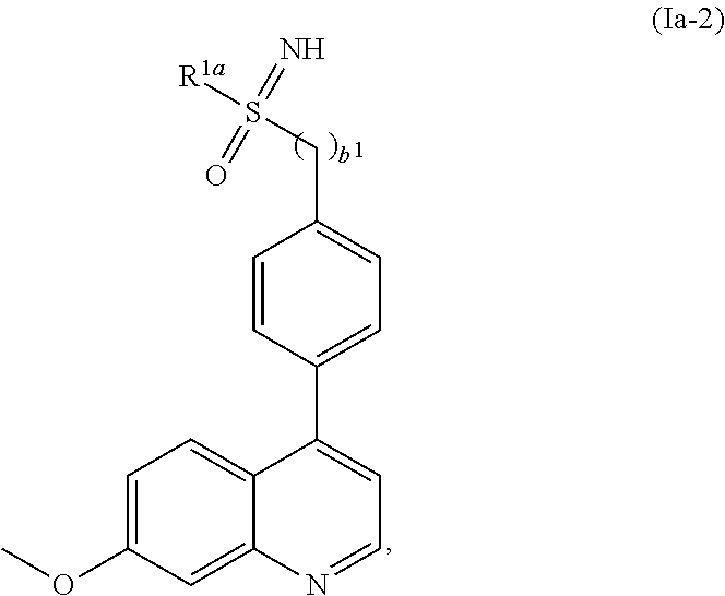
C12=CC=C(OC)C=C1N=CC=C2C1=CC=C(CS([R1a])(=N)=O)C=C1
